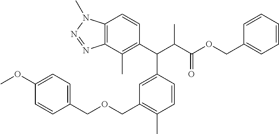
C12=C(C(C)=C(C(C(C(OCC3=CC=CC=C3)=O)C)C3=CC(COCC4=CC=C(OC)C=C4)=C(C)C=C3)C=C1)N=NN2C
